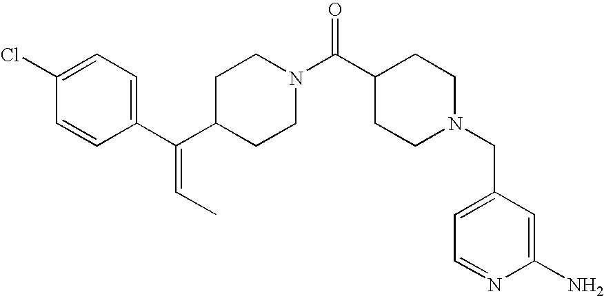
C1(Cl)=CC=C(C(C2CCN(C(C3CCN(CC4=CC=NC(N)=C4)CC3)=O)CC2)=CC)C=C1
